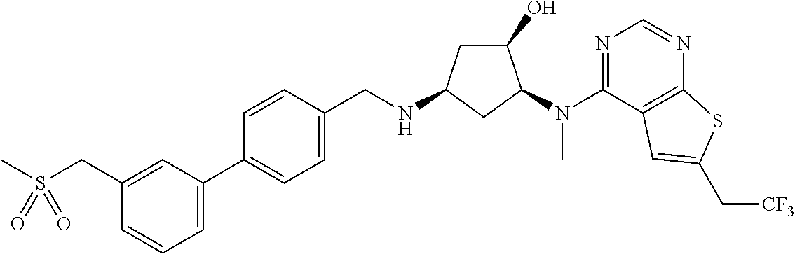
C1(C2=CC=C(CNC3CC(O)C(N(C4=NC=NC5=C4C=C(C[CF3])S5)C)C3)C=C2)=CC=CC(CS(C)(=O)=O)=C1
